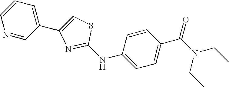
N(C1=CC=C(C(N(CC)CC)=O)C=C1)C1=NC(C2=CC=CN=C2)=CS1
